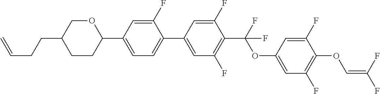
C1CC(C2=CC=C(C3=CC(F)=C(C(F)(OC4=CC(F)=C(OC=C(F)F)C(F)=C4)F)C(F)=C3)C(F)=C2)OCC1CCC=C
